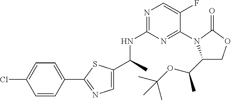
C(C)(NC1=NC=C(F)C(N2C(C(OC(C)(C)C)C)COC2=O)=N1)C1=CN=C(C2=CC=C(Cl)C=C2)S1
